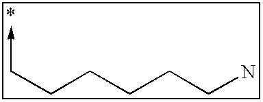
C(N)CCCCC->C
